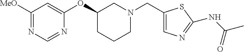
C1([MeO])=NC=NC(OC2CCCN(CC3=CN=C(NC(C)=O)S3)C2)=C1
